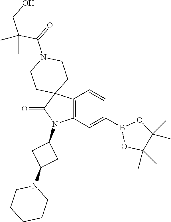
C12=C(C=C(B3OC(C)(C)C(C)(C)O3)C=C1)N(C1CC(N3CCCCC3)C1)C(=O)C21CCN(C(=O)C(CO)(C)C)CC1
